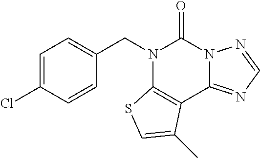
C1=C(Cl)C=CC(CN2C3=C(C4=NC=NN4C2=O)C(C)=CS3)=C1
